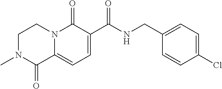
C1N(C)C(=O)C2=CC=C(C(=O)NCC3=CC=C(Cl)C=C3)C(=O)N2C1
